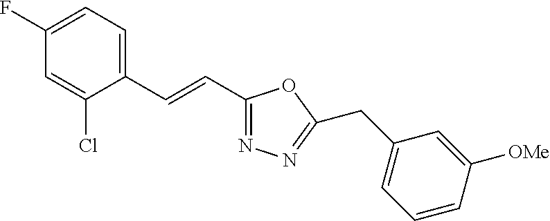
C1(F)=CC=C(C=CC2=NN=C(CC3=CC=CC([OMe])=C3)O2)C(Cl)=C1
